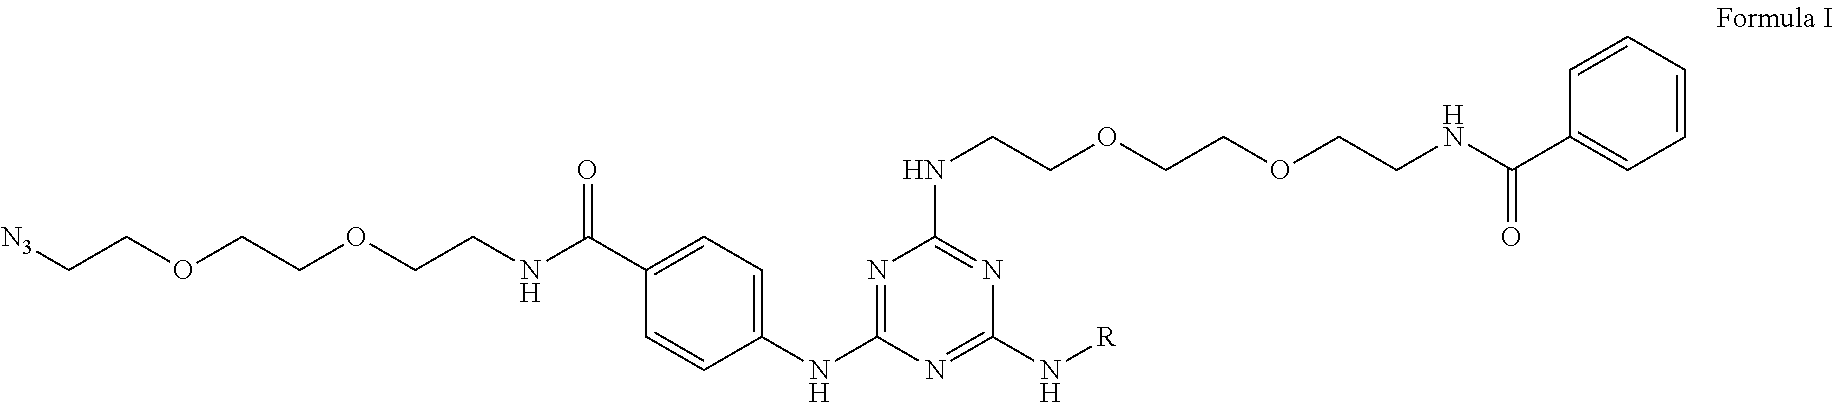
[N3]CCOCCOCCNC(C1=CC=C(NC2=NC(NCCOCCOCCNC(C3=CC=CC=C3)=O)=NC(N[R])=N2)C=C1)=O
